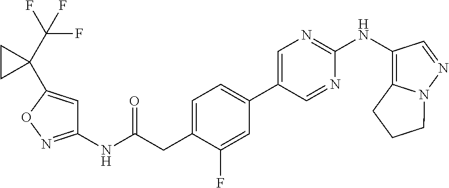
C1(NC(=O)CC2=CC=C(C3=CN=C(NC4=C5N(N=C4)CCC5)N=C3)C=C2F)=NOC(C2(C(F)(F)F)CC2)=C1
